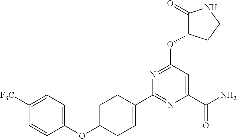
C1(C2=NC(C(N)=O)=CC(OC3C(=O)NCC3)=N2)=CCC(OC2=CC=C([F3C])C=C2)CC1
